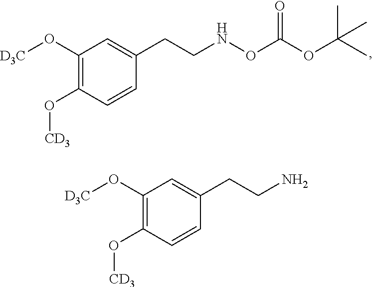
C1(O[D3C])=C(O[CD3])C=CC(CCNOC(OC(C)(C)C)=O)=C1.C1(O[D3C])=C(O[CD3])C=CC(CCN)=C1
